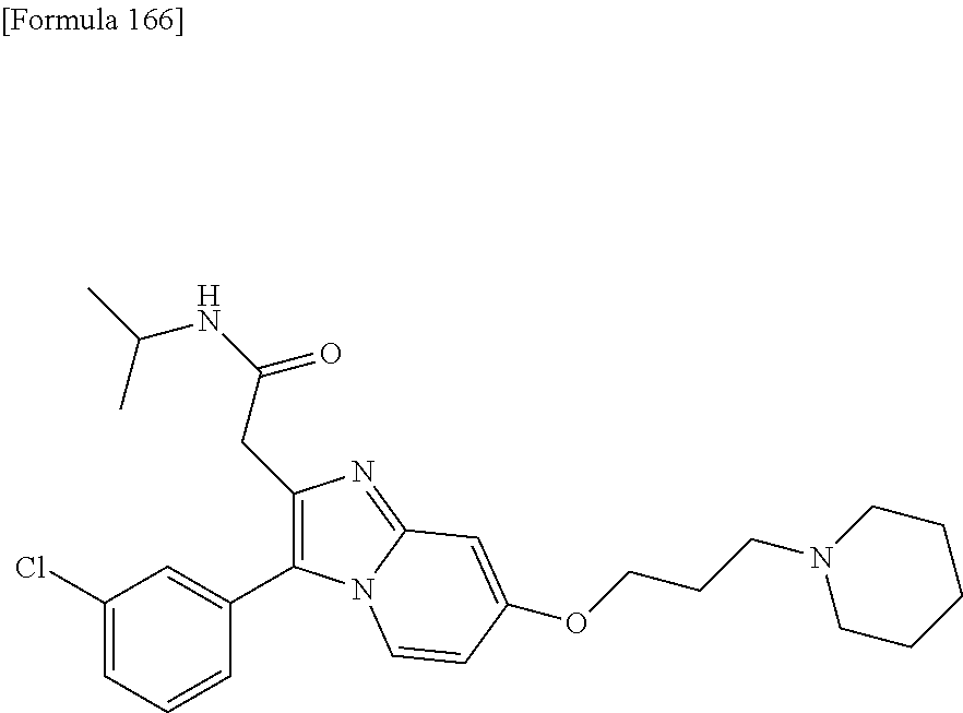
C1(Cl)=CC=CC(C2=C(CC(NC(C)C)=O)N=C3N2C=CC(OCCCN2CCCCC2)=C3)=C1
